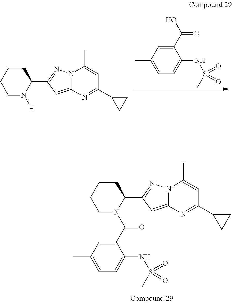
C1N(C(C2=CC(C)=CC=C2NS(C)(=O)=O)=O)C(C2=NN3C(=C2)N=C(C2CC2)C=C3C)CCC1.C1N([H])C(C2=NN3C(=C2)N=C(C2CC2)C=C3C)CCC1.C1=C(C)C=C(C(O)=O)C(NS(C)(=O)=O)=C1
